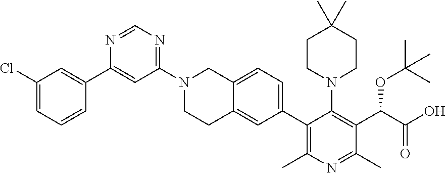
C1(C2=CC(Cl)=CC=C2)=CC(N2CCC3=CC(C4=C(C)N=C(C)C(C(C(=O)O)OC(C)(C)C)=C4N4CCC(C)(C)CC4)=CC=C3C2)=NC=N1
